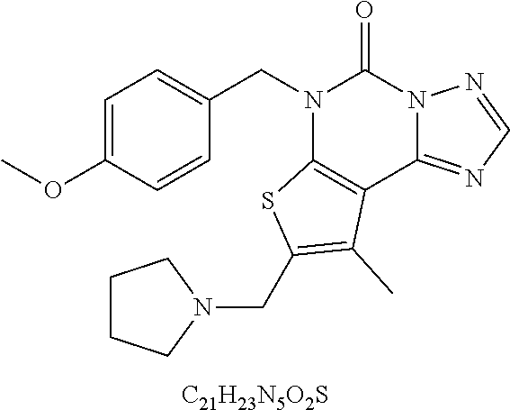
C1=C(OC)C=CC(CN2C3=C(C4=NC=NN4C2=O)C(C)=C(CN2CCCC2)S3)=C1.[C21H23N5O2S]
